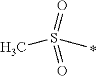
S(=O)(=O)(C)C
